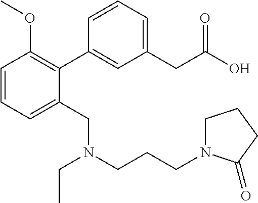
C1=CC=C(CN(CCCN2CCCC2=O)CC)C(C2=CC(CC(O)=O)=CC=C2)=C1OC
